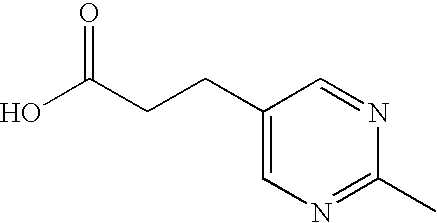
O=C(CCC1=CN=C(C)N=C1)O
